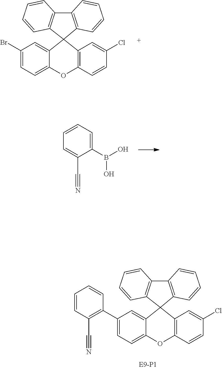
C12=C(C=CC=C1)C1(C3=C2C=CC=C3)C2=CC(C3=C(C#N)C=CC=C3)=CC=C2OC2=C1C=C(Cl)C=C2.C12=C(C=CC=C1)C1(C3=C2C=CC=C3)C2=CC(Br)=CC=C2OC2=C1C=C(Cl)C=C2.C1=CC=C(B(O)O)C(C#N)=C1
